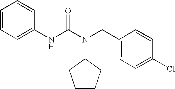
C1CCC(N(C(NC2=CC=CC=C2)=O)CC2=CC=C(Cl)C=C2)C1
